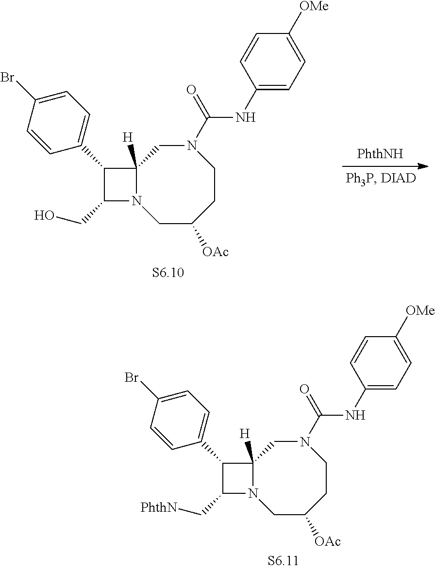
C1(C2=CC=C(Br)C=C2)C(CO)N2C1([H])CN(C(=O)NC1=CC=C([OMe])C=C1)CCC([OAc])C2.C1(C2=CC=C(Br)C=C2)C(C[PhthN])N2C1([H])CN(C(=O)NC1=CC=C([OMe])C=C1)CCC([OAc])C2
